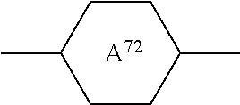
C1CC(C)CCC1C.[A72]
